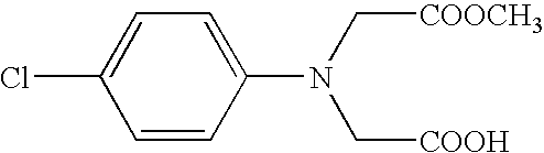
C1=C(Cl)C=CC(N(C[COOH])C[COOCH3])=C1
